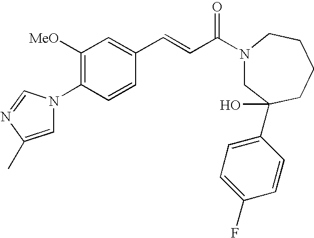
C1([OMe])=C(N2C=C(C)N=C2)C=CC(C=CC(N2CC(O)(C3=CC=C(F)C=C3)CCCC2)=O)=C1
